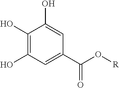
C1(O)=C(O)C=C(C(O[R])=O)C=C1O
